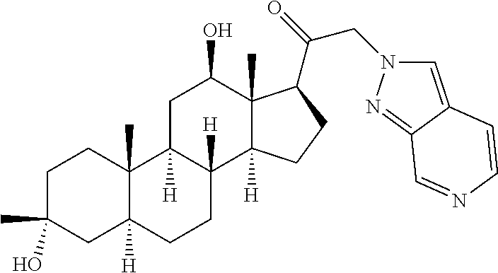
C1C(C)(O)CC2([H])C(C)(C1)C1([H])C([H])(CC2)C2([H])C(C)(C(C(CN3C=C4C(=N3)C=NC=C4)=O)CC2)C(O)C1
